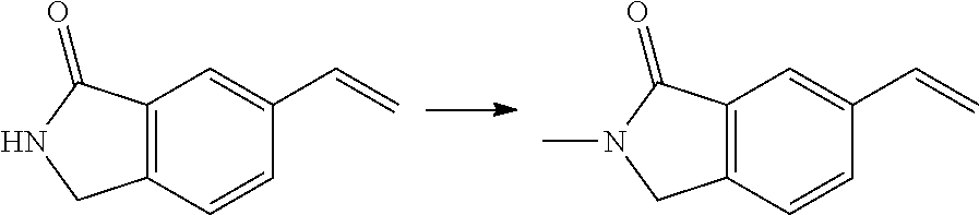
C12=C(C=CC(C=C)=C1)CNC2=O.C12=C(C=CC(C=C)=C1)CN(C)C2=O
